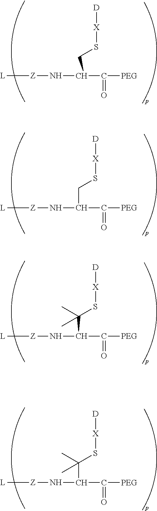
[L][Z]NC(CS[X][D])C(=O)[PEG].[L][Z]NC(C(=O)[PEG])CS[X][D].[L][Z]NC(C(=O)[PEG])C(S[X][D])(C)C.[L][Z]NC(C(=O)[PEG])C(S[X][D])(C)C
